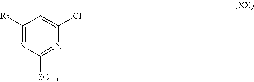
C1([R1])=NC([SCH3])=NC(Cl)=C1
